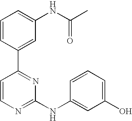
C1=CC(C2=NC(NC3=CC(O)=CC=C3)=NC=C2)=CC(NC(=O)C)=C1
